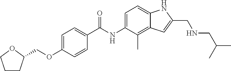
C1=C(OCC2CCCO2)C=CC(C(NC2=CC=C3C(=C2C)C=C(CNCC(C)C)N3)=O)=C1
